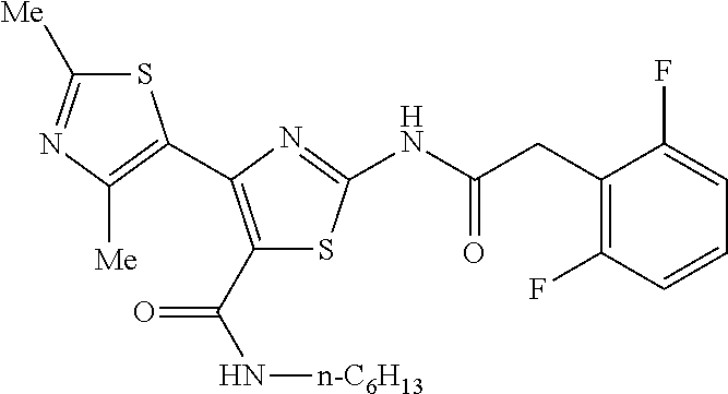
S1C([Me])=NC([Me])=C1C1=C(C(N[n-C6H13])=O)SC(NC(CC2=C(F)C=CC=C2F)=O)=N1
